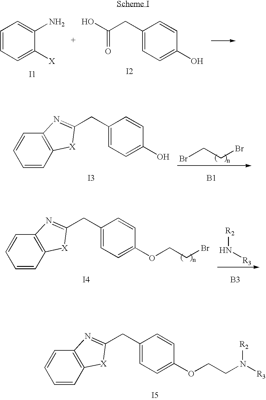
C1(CC(O)=O)=CC=C(O)C=C1.[I2].C1=CC=C([X])C(N)=C1.[I1].C1=CC2=C(C=C1)N=C(CC1=CC=C(OCCN([R3])[R2])C=C1)[X]2.[I5].BrCCBr.[B1].C1=CC2=C(C=C1)N=C(CC1=CC=C(O)C=C1)[X]2.[I3].[R2]N[R3].[B3].C1=CC2=C(C=C1)N=C(CC1=CC=C(OCCBr)C=C1)[X]2.[I4]
